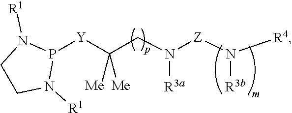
P1([Y]C(CN([Z]N([R4])[R3b])[R3a])([Me])[Me])N([R1])CCN1[R1]
